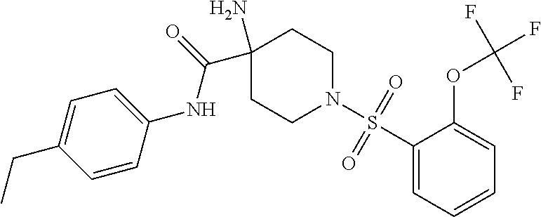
C1(N)(C(=O)NC2=CC=C(CC)C=C2)CCN(S(C2=CC=CC=C2OC(F)(F)F)(=O)=O)CC1
